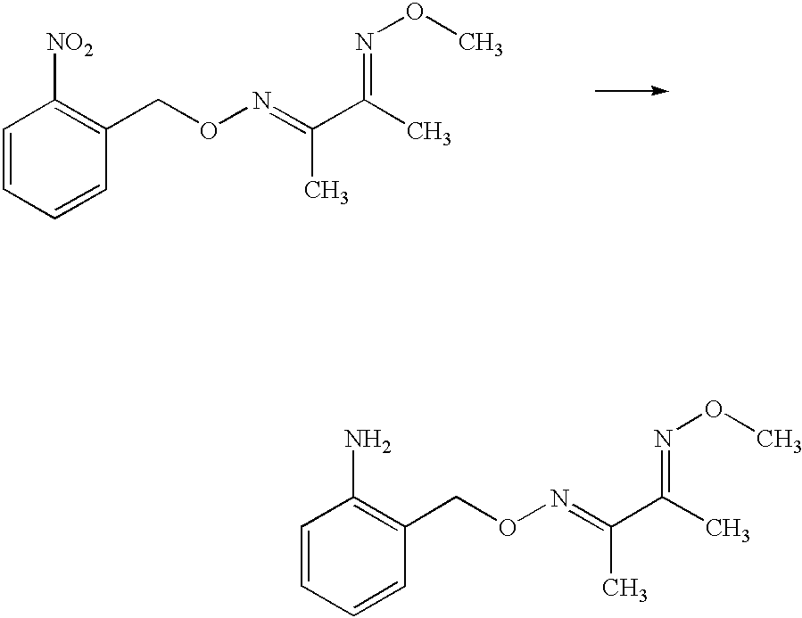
C1=CC=CC(CON=C(C)C(=NOC)C)=C1[NO2].C1=CC=CC(CON=C(C)C(C)=NOC)=C1N
